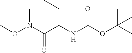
CON(C(C(NC(OC(C)(C)C)=O)CC)=O)C
